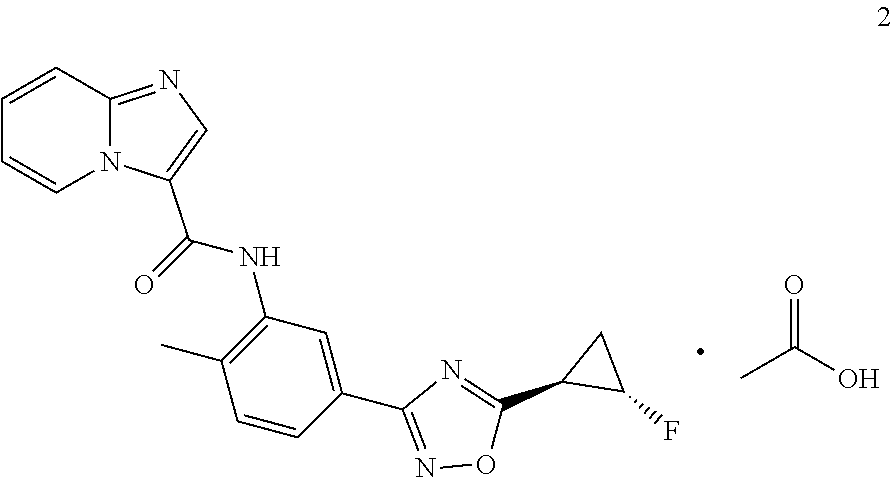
C1(C2=NC(C3=CC(NC(C4=CN=C5C=CC=CN45)=O)=C(C)C=C3)=NO2)CC1F.O=C(O)C
